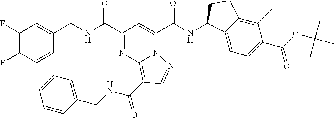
C1(F)=C(F)C=CC(CNC(C2=NC3=C(C(=O)NCC4=CC=CC=C4)C=NN3C(C(NC3C4=CC=C(C(=O)OC(C)(C)C)C(C)=C4CC3)=O)=C2)=O)=C1
